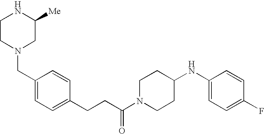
C1CN(CC2=CC=C(CCC(N3CCC(NC4=CC=C(F)C=C4)CC3)=O)C=C2)CC([Me])N1
